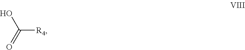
C([R4])(=O)O
